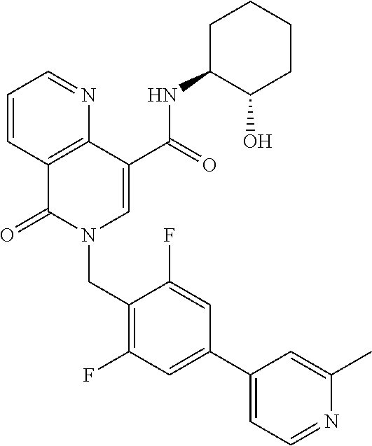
C1=CC2=C(N=C1)C(C(=O)NC1C(O)CCCC1)=CN(CC1=C(F)C=C(C3=CC=NC(C)=C3)C=C1F)C2=O
